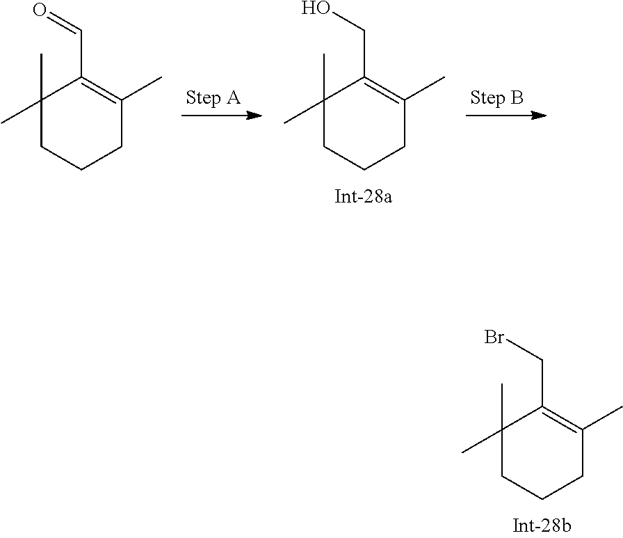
C1(C)(C)CCCC(C)=C1C=O.C1(C)(C)CCCC(C)=C1CO.C1(C)(C)CCCC(C)=C1CBr
